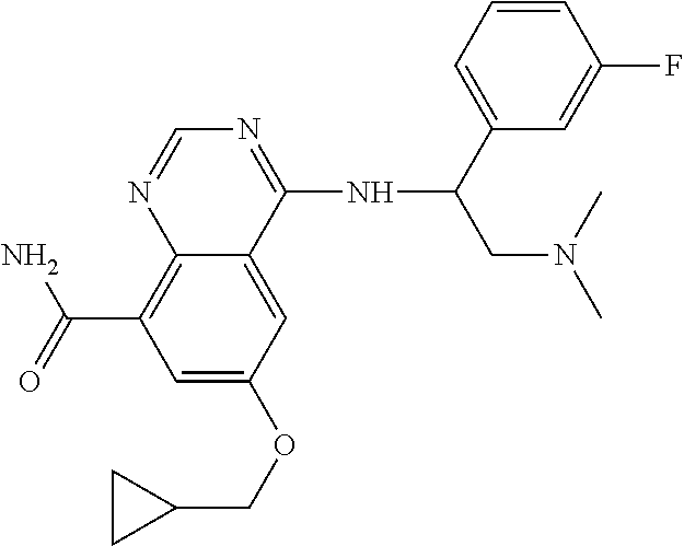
C(C1=C2C(=CC(OCC3CC3)=C1)C(NC(C1=CC=CC(F)=C1)CN(C)C)=NC=N2)(=O)N
